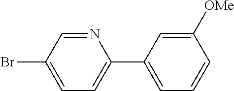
N1=CC(Br)=CC=C1C1=CC=CC([OMe])=C1
